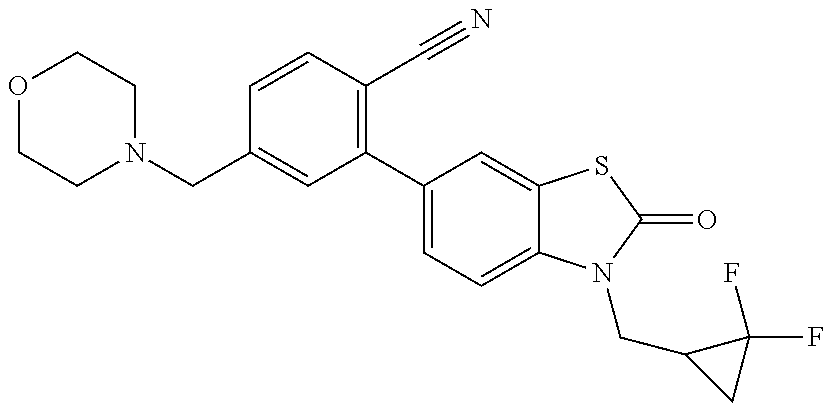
C1(CN2CCOCC2)=CC(C2=CC=C3C(=C2)SC(=O)N3CC2CC2(F)F)=C(C#N)C=C1
